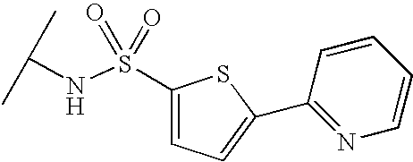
C(NS(C1=CC=C(C2=NC=CC=C2)S1)(=O)=O)(C)C
